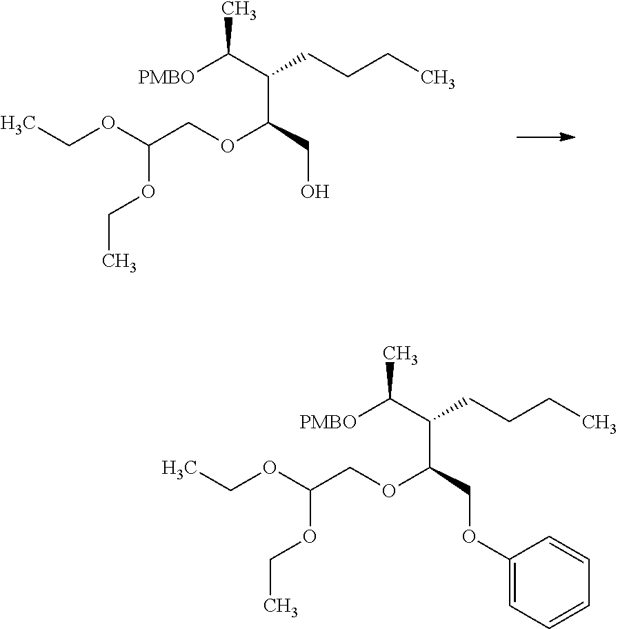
C(OC(COC(CO)C(CCCC)C([PMBO])C)OCC)C.C(OC(COC(COC1=CC=CC=C1)C(CCCC)C([PMBO])C)OCC)C
